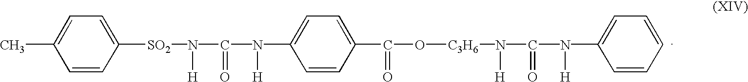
C1(C)=CC=C([SO2]N(C(N([H])C2=CC=C(C(O[C3H6]N(C(N([H])C3=CC=CC=C3)=O)[H])=O)C=C2)=O)[H])C=C1
